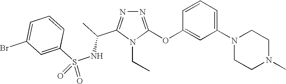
N1=C(OC2=CC(N3CCN(C)CC3)=CC=C2)N(CC)C(C(C)NS(C2=CC(Br)=CC=C2)(=O)=O)=N1
